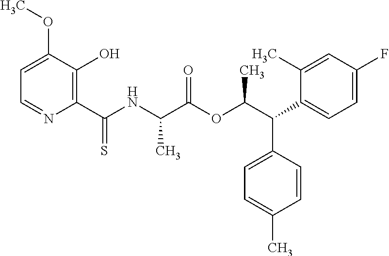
C1=C(OC)C(O)=C(C(NC(C(OC(C(C2=CC=C(F)C=C2C)C2=CC=C(C)C=C2)C)=O)C)=S)N=C1
